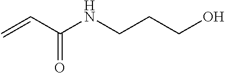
C=CC(NCCCO)=O
